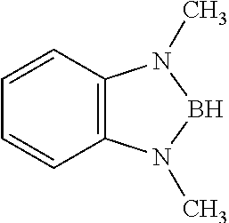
C12=C(N(C)BN1C)C=CC=C2
